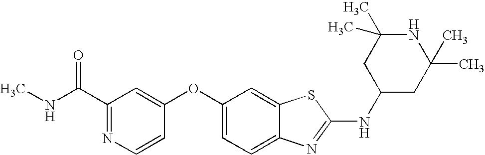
N1=C(C(=O)NC)C=C(OC2=CC=C3C(=C2)SC(NC2CC(C)(C)NC(C)(C)C2)=N3)C=C1
